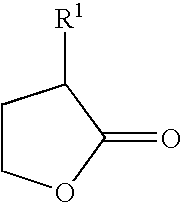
C1COC(=O)C1[R1]
